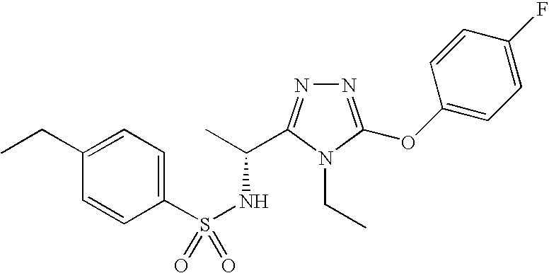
N1=C(OC2=CC=C(F)C=C2)N(CC)C(C(C)NS(=O)(C2=CC=C(CC)C=C2)=O)=N1
